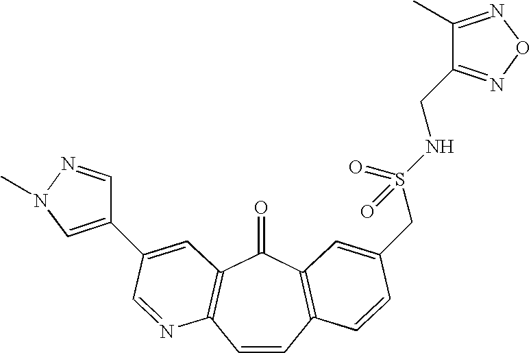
C1=CC2=C(C(=O)C3=C1N=CC(C1=CN(C)N=C1)=C3)C=C(CS(NCC1=NON=C1C)(=O)=O)C=C2
